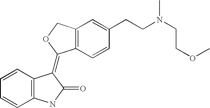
C12=C(C=CC(CCN(C)CCOC)=C1)C(=C1C3=C(C=CC=C3)NC1=O)OC2
